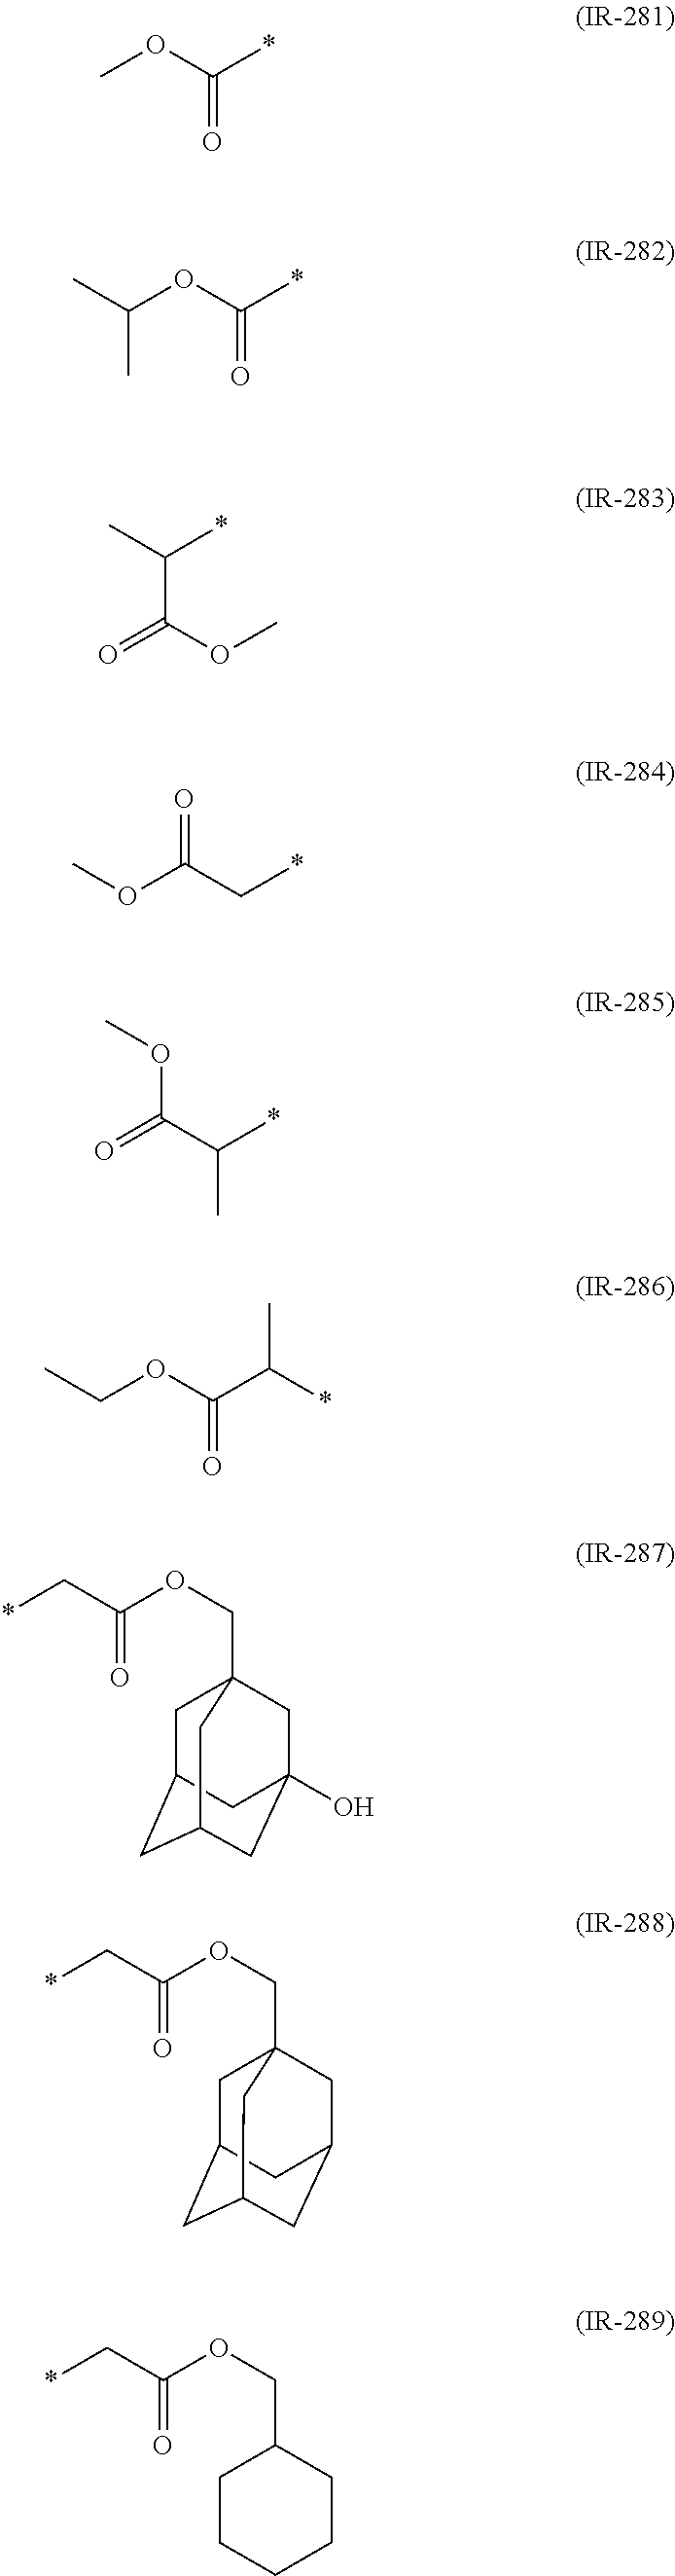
COC(*)=O.CC(OC(*)=O)C.CC(*)C(=O)OC.COC(C*)=O.O=C(C(*)C)OC.CCOC(C(*)C)=O.*CC(OCC12CC3CC(CC(O)(C1)C3)C2)=O.*CC(OCC12CC3CC(CC(C1)C3)C2)=O.*CC(OCC1CCCCC1)=O
